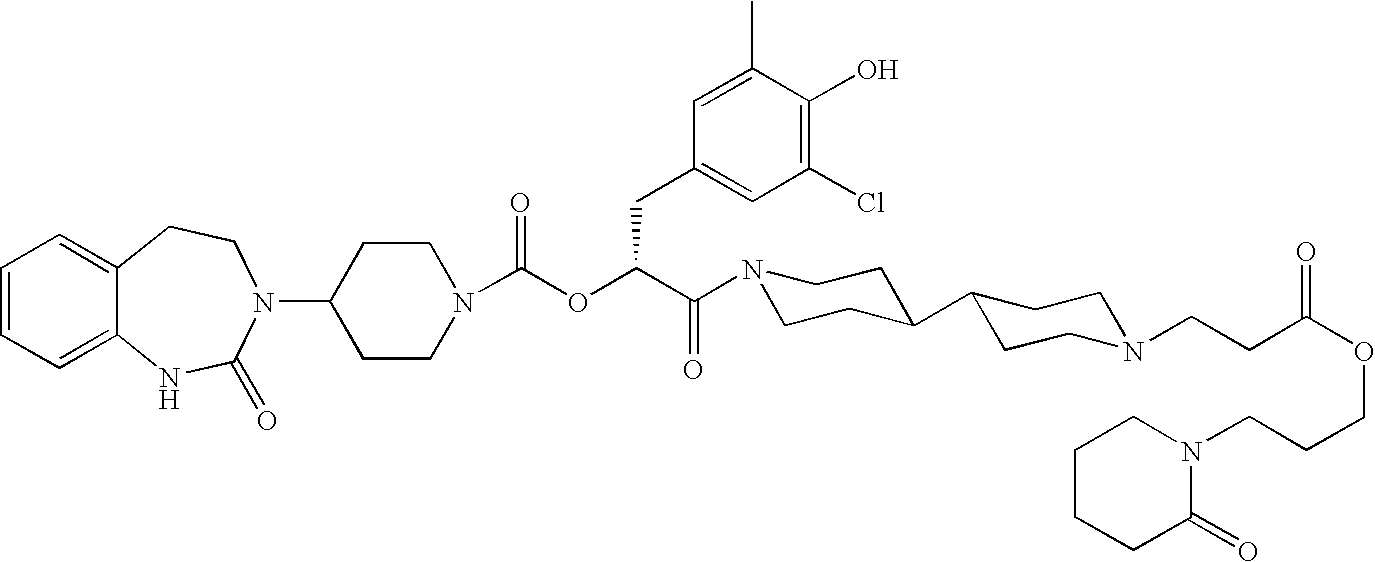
C1=CC=C2C(=C1)CCN(C1CCN(C(OC(C(N3CCC(C4CCN(CCC(OCCCN5CCCCC5=O)=O)CC4)CC3)=O)CC3=CC(Cl)=C(O)C(C)=C3)=O)CC1)C(=O)N2
